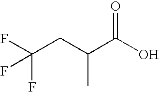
C(CC(C(O)=O)C)(F)(F)F
